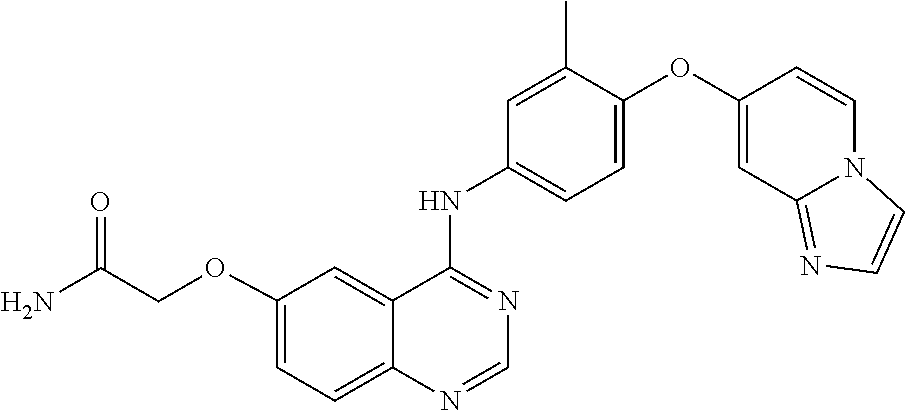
C1=C(OC2=CC3=NC=CN3C=C2)C(C)=CC(NC2=NC=NC3=CC=C(OCC(N)=O)C=C23)=C1
